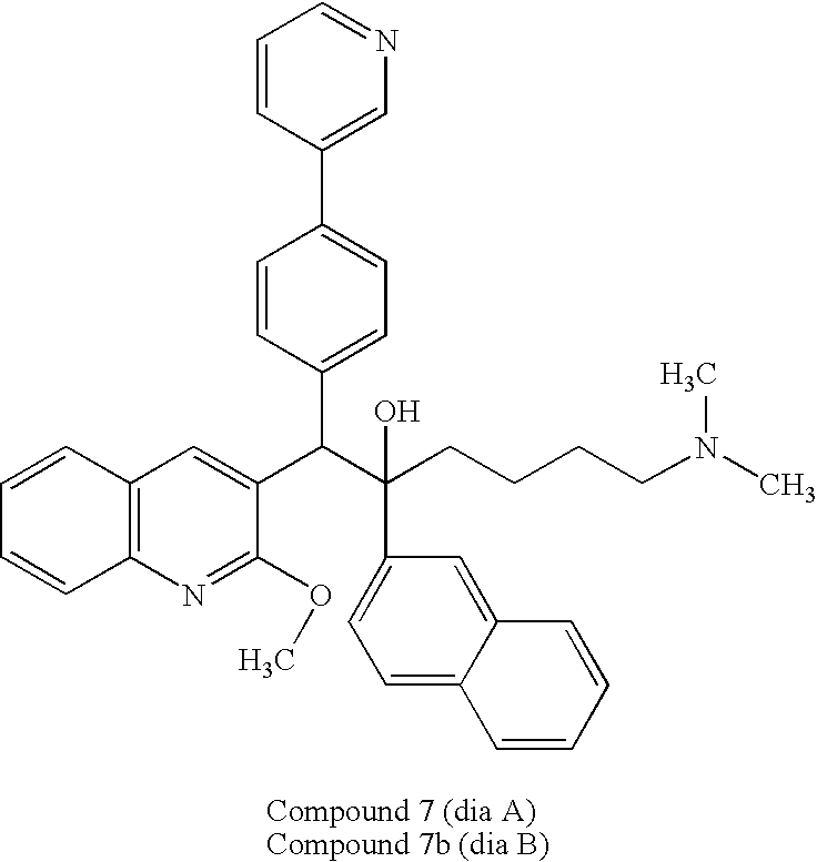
C12=C(N=C(OC)C(C(C(CCCCN(C)C)(C3=CC=C4C(=C3)C=CC=C4)O)C3=CC=C(C4=CN=CC=C4)C=C3)=C1)C=CC=C2
